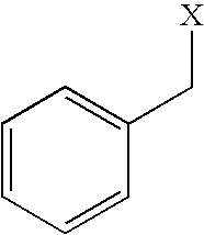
C1=CC=CC(C[X])=C1
